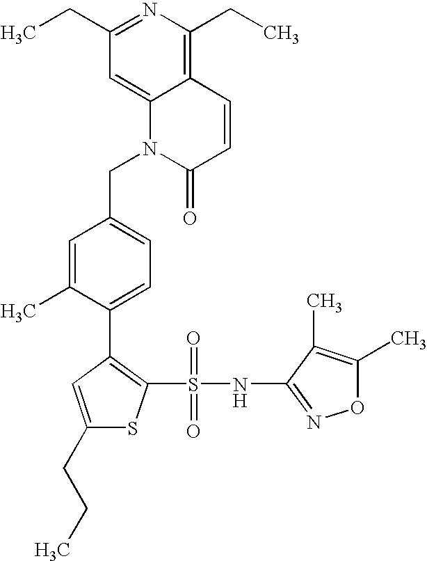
C(C1=CC=C(C2=C(S(=O)(=O)NC3=NOC(C)=C3C)SC(CCC)=C2)C(C)=C1)N1C(=O)C=CC2=C(CC)N=C(CC)C=C12
